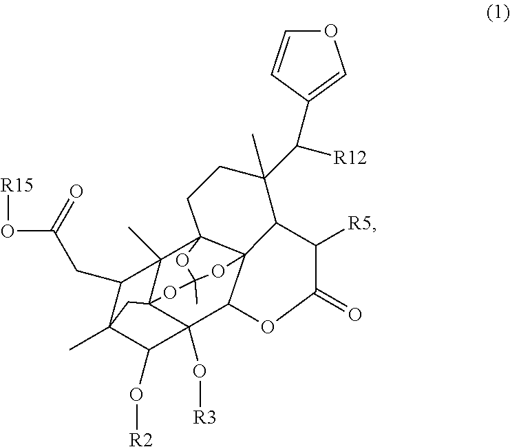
C1(CC(O[R15])=O)C2(C)C(O[R2])C3(O[R3])C4C56C7(C1(C)C3(OC(C)(O5)O7)C2)CCC(C)(C([R12])C1=COC=C1)C6C([R5])C(=O)O4
